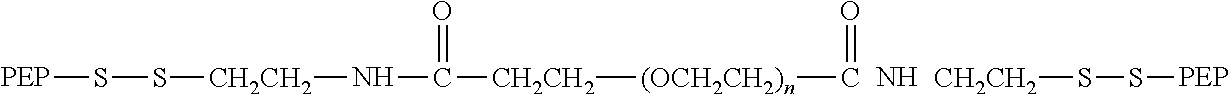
[CH2CH2]([(OCH2CH2)n]C=O)C(=O)N[CH2CH2]SS[PEP].[CH2CH2]SS[PEP].N
